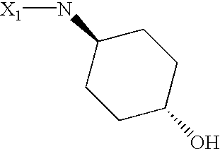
C1C(O)CCC(N[X1])C1
